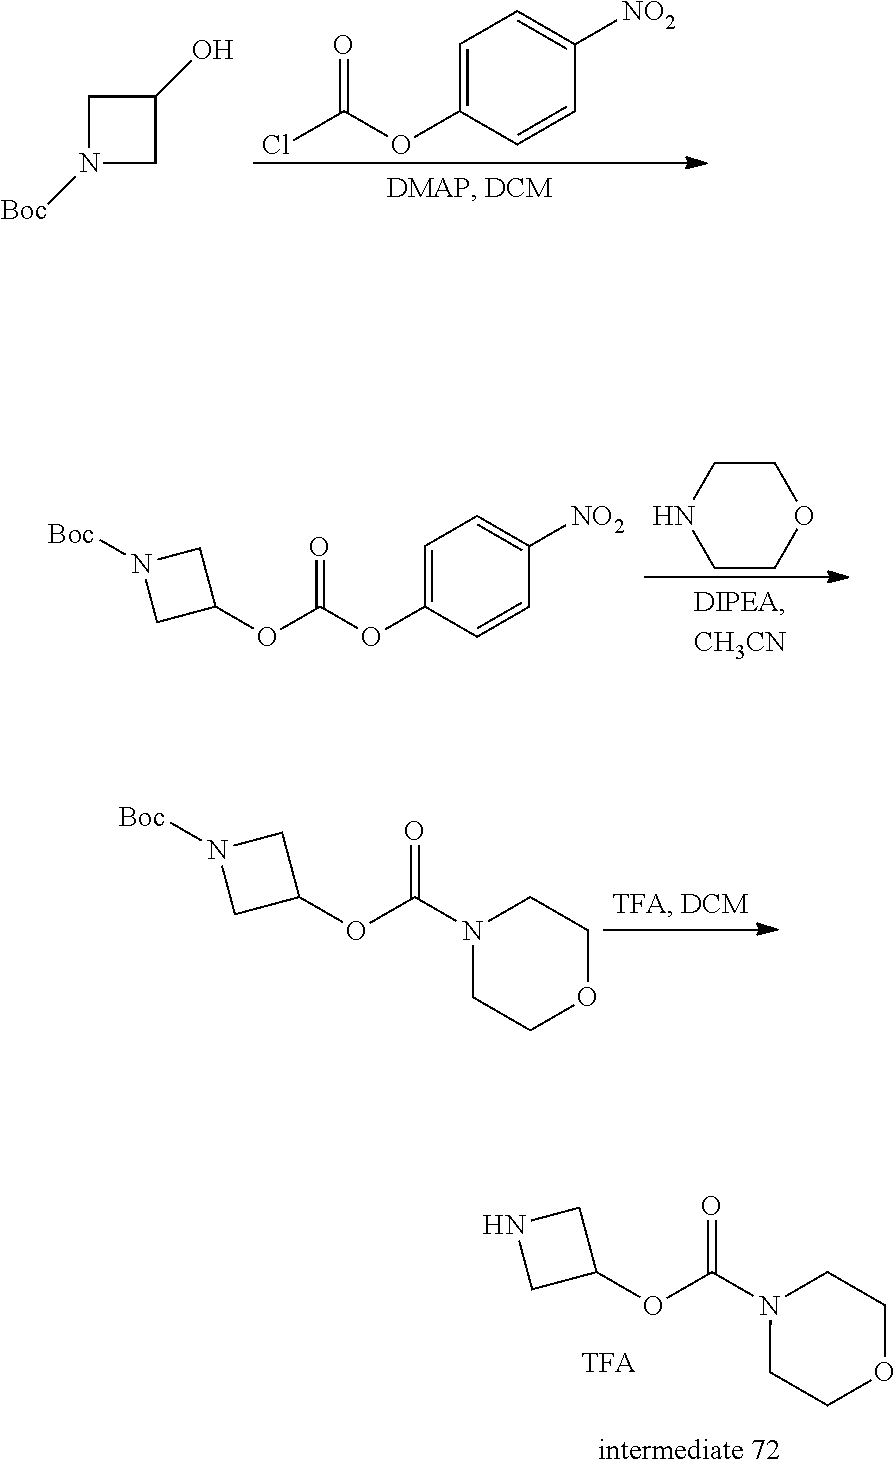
N1([Boc])CC(O)C1.C1([NO2])=CC=C(OC(Cl)=O)C=C1.N1([Boc])CC(OC(OC2=CC=C([NO2])C=C2)=O)C1.C1NCCOC1.N1([Boc])CC(OC(N2CCOCC2)=O)C1.N1CC(OC(N2CCOCC2)=O)C1
